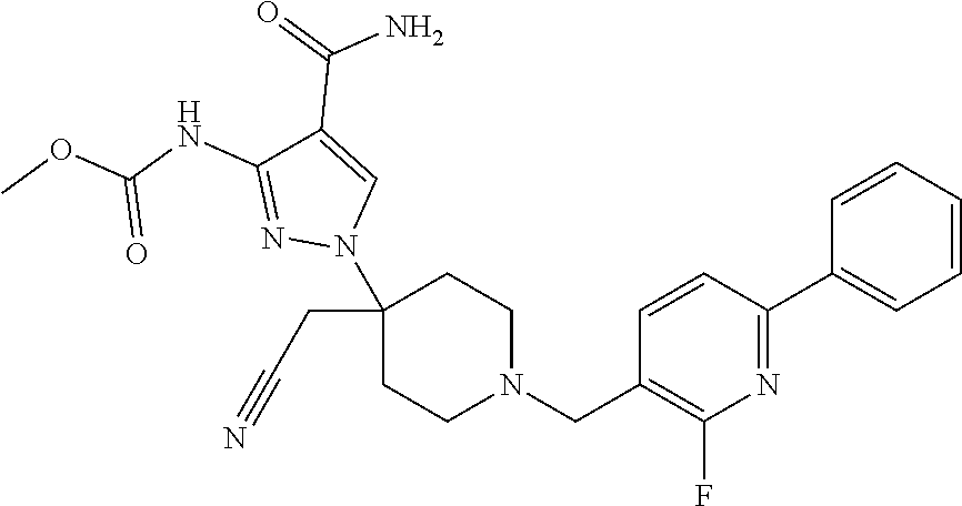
C1(N2C=C(C(=O)N)C(NC(OC)=O)=N2)(CC#N)CCN(CC2=C(F)N=C(C3=CC=CC=C3)C=C2)CC1
